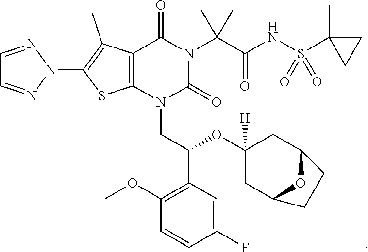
C12=C(N(CC(C3=C(OC)C=CC(F)=C3)OC3([H])CC4OC(C3)CC4)C(=O)N(C(C(NS(C3(C)CC3)(=O)=O)=O)(C)C)C1=O)SC(N1N=CC=N1)=C2C
